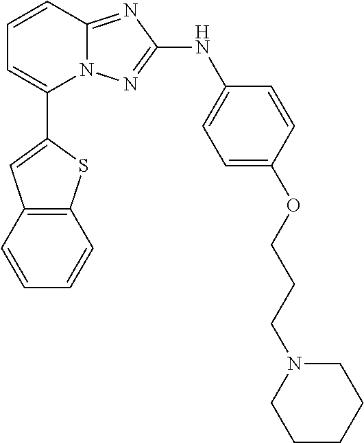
C1=CC2=NC(NC3=CC=C(OCCCN4CCCCC4)C=C3)=NN2C(C2=CC3=C(S2)C=CC=C3)=C1
